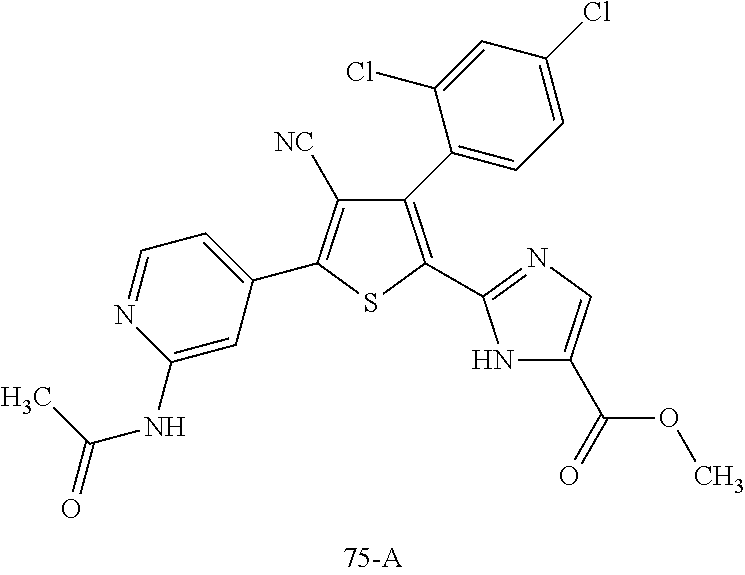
C1(C2=CC=C(Cl)C=C2Cl)=C(C2=NC=C(C(OC)=O)N2)SC(C2=CC=NC(NC(=O)C)=C2)=C1[NC]
